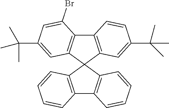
C12=C(C=CC=C1)C1(C3=C2C=CC=C3)C2=C(C3=C1C=C(C(C)(C)C)C=C3Br)C=CC(C(C)(C)C)=C2
